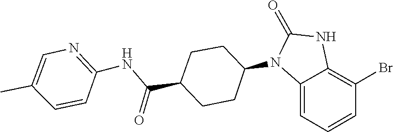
O=C1NC2=C(Br)C=CC=C2N1C1CCC(C(NC2=NC=C(C)C=C2)=O)CC1
